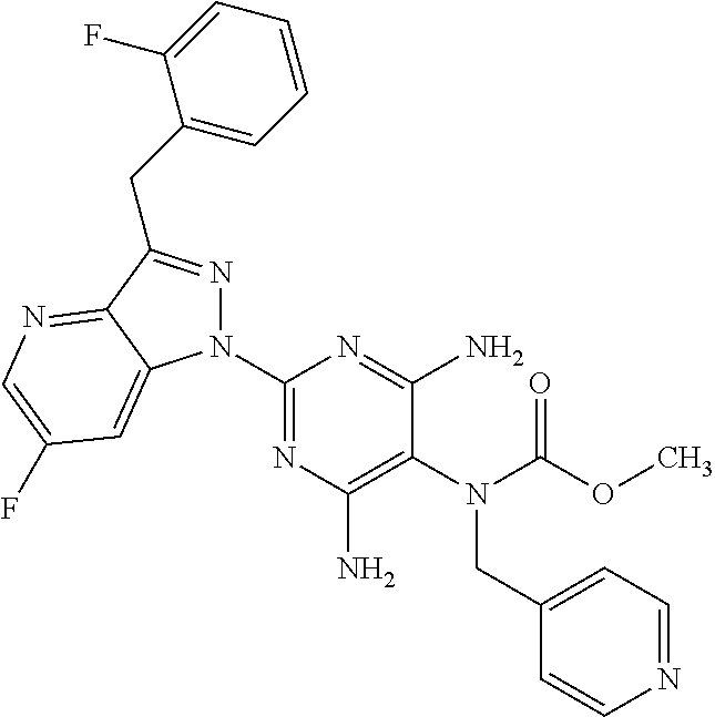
C1(N2N=C(CC3=CC=CC=C3F)C3=NC=C(F)C=C23)=NC(N)=C(N(C(OC)=O)CC2=CC=NC=C2)C(N)=N1
